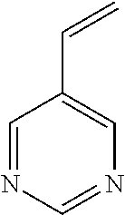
C1(C=C)=CN=CN=C1
